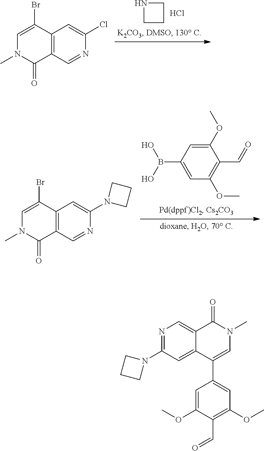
C1NCC1.Cl.C12=C(C=NC(Cl)=C1)C(=O)N(C)C=C2Br.C12=C(C=NC(N3CCC3)=C1)C(=O)N(C)C=C2Br.C1(OC)=CC(B(O)O)=CC(OC)=C1C=O.N1=C(N2CCC2)C=C2C(=C1)C(=O)N(C)C=C2C1=CC(OC)=C(C=O)C(OC)=C1
